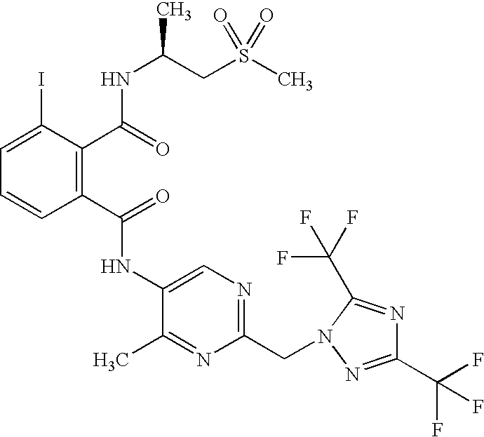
C1=C(I)C(C(=O)NC(CS(C)(=O)=O)C)=C(C(=O)NC2=CN=C(CN3C(C(F)(F)F)=NC(C(F)(F)F)=N3)N=C2C)C=C1
